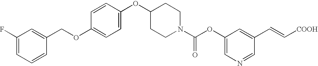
C1(OC2CCN(C(OC3=CN=CC(C=C[COOH])=C3)=O)CC2)=CC=C(OCC2=CC(F)=CC=C2)C=C1
